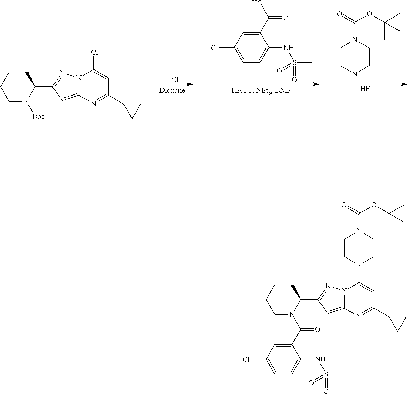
C1CCCN([Boc])C1C1=NN2C(=C1)N=C(C1CC1)C=C2Cl.Cl.OC(C1=CC(Cl)=CC=C1NS(=O)(=O)C)=O.C1CNCCN1C(OC(C)(C)C)=O.[THF].C1CCCN(C(C2=CC(Cl)=CC=C2NS(=O)(=O)C)=O)C1C1=NN2C(=C1)N=C(C1CC1)C=C2N1CCN(C(=O)OC(C)(C)C)CC1
